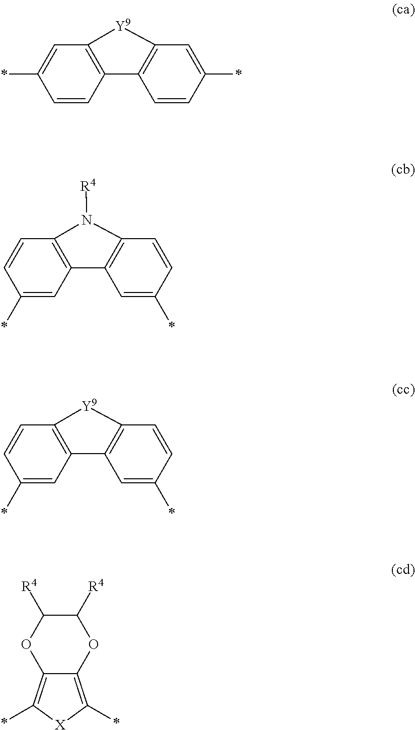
C12=C(C3=C([Y9]1)C=C(*)C=C3)C=CC(*)=C2.C12=C(C3=C(N1[R4])C=CC(*)=C3)C=C(*)C=C2.C12=C(C3=C([Y9]1)C=CC(*)=C3)C=C(*)C=C2.C1([R4])C([R4])OC2=C(*)[X]C(*)=C2O1
